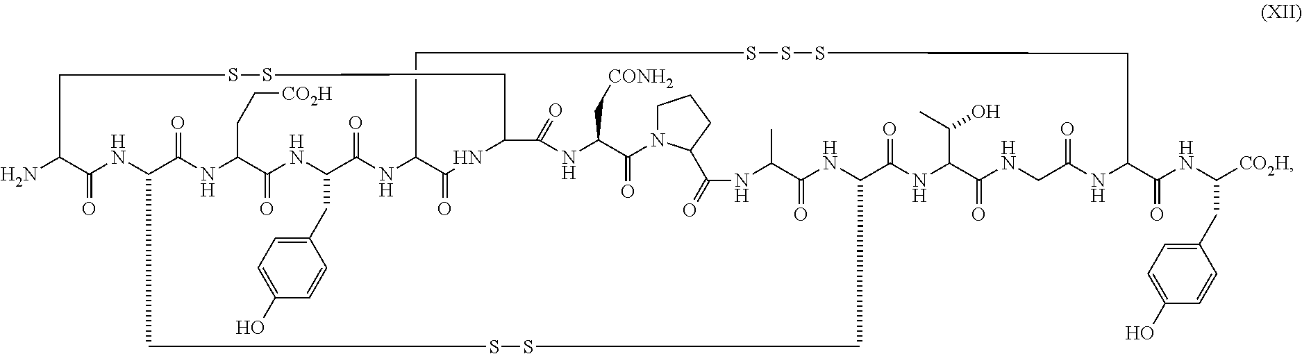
C1C(N)C(=O)NC2C(=O)NC(CC[CO2H])C(=O)NC(CC3=CC=C(O)C=C3)C(=O)NC3C(=O)NC(C(=O)NC(C[CONH2])C(=O)N4CCCC4C(=O)NC(C)C(=O)NC(C(=O)NC(C(C)O)C(=O)NCC(=O)NC(C(=O)NC([CO2H])CC4=CC=C(O)C=C4)CSSSC3)CSSC2)CSS1
